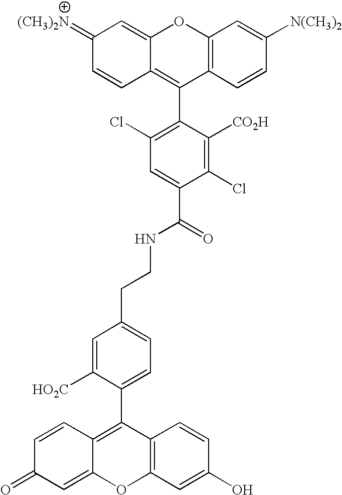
C12=C(C=CC([N(CH3)2])=C1)C(C1=C(Cl)C=C(C(=O)NCCC3=CC=C(C4=C5C(=CC(=O)C=C5)OC5=C4C=CC(O)=C5)C([HO2C])=C3)C(Cl)=C1[CO2H])=C1C(=CC(=[(CH3)2N])C=C1)O2
